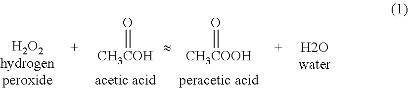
[CH3COH]=O.[CH3COOH]=O
